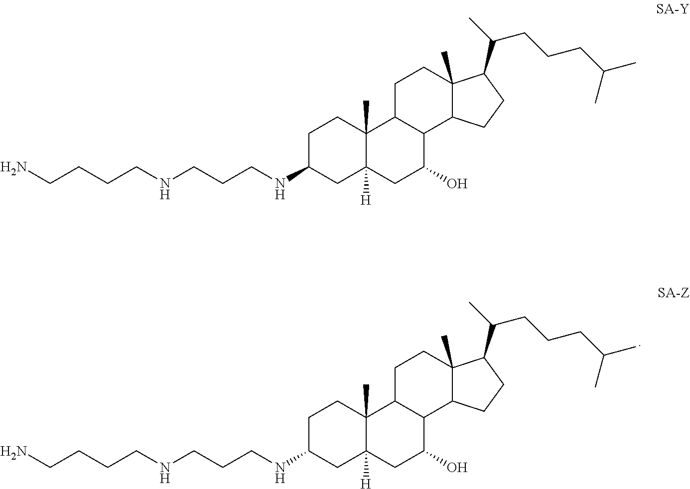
C1C2C(C3C(C)(C1)C(C(CCCC(C)C)C)CC3)C(O)CC1([H])C2(C)CCC(NCCCNCCCCN)C1.C1C2C(C3C(C)(C1)C(C(CCCC(C)C)C)CC3)C(O)CC1([H])C2(C)CCC(NCCCNCCCCN)C1
